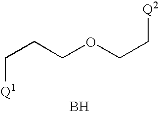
C(CCOCC[Q2])[Q1].B
